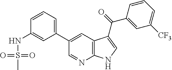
C1(C2=CC3=C(N=C2)NC=C3C(=O)C2=CC([CF3])=CC=C2)=CC=CC(NS(C)(=O)=O)=C1
